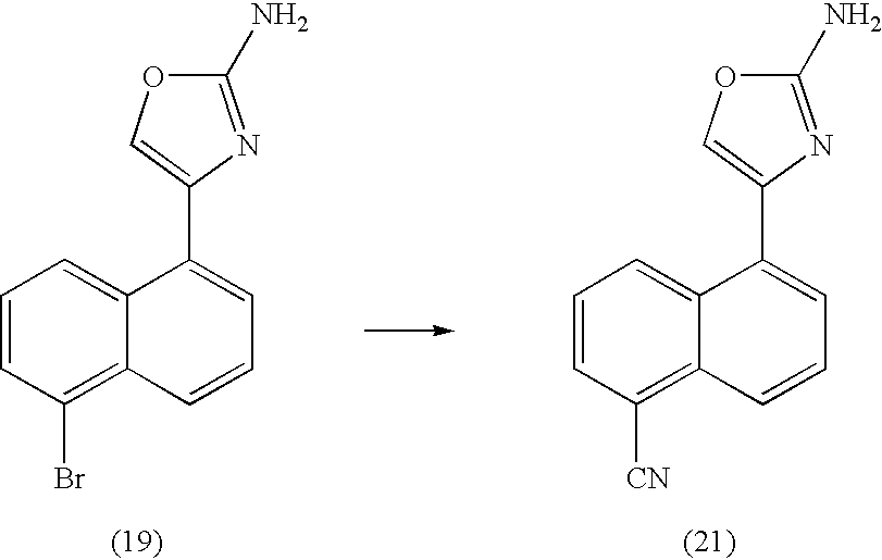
C1=CC(Br)=C2C(=C1)C(C1=COC(N)=N1)=CC=C2.C1=CC([CN])=C2C(=C1)C(C1=COC(N)=N1)=CC=C2
